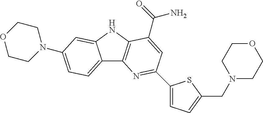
C12=CC=C(N3CCOCC3)C=C1NC1=C2N=C(C2=CC=C(CN3CCOCC3)S2)C=C1C(=O)N
